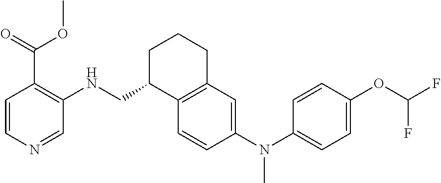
C12=C(C=CC(N(C3=CC=C(OC(F)F)C=C3)C)=C1)C(CNC1=C(C(=O)OC)C=CN=C1)CCC2
